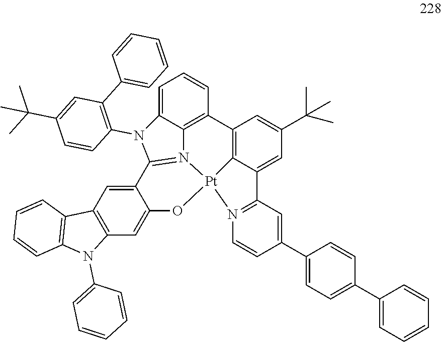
N12=C(C=C(C3=CC=C(C4=CC=CC=C4)C=C3)C=C1)C1=CC(C(C)(C)C)=CC3=C1[Pt]21N2=C(N(C4=C(C5=CC=CC=C5)C=C(C(C)(C)C)C=C4)C4=CC=CC3=C24)C2=CC3=C(C=C2O1)N(C1=CC=CC=C1)C1=C3C=CC=C1
